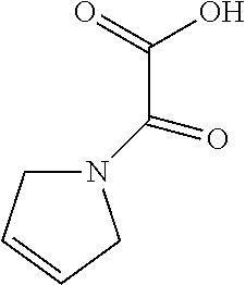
N1(C(=O)C(=O)O)CC=CC1
